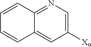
C12=NC=C([X9])C=C1C=CC=C2
